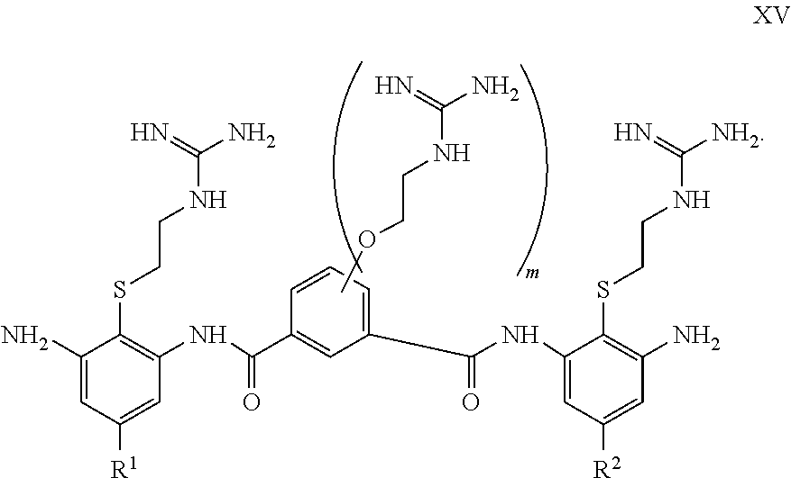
C1(N)=CC([R1])=CC(NC(C2=CC(C(NC3=CC([R2])=CC(N)=C3SCCNC([NH2])=N)=O)=CC=C2)=O)=C1SCCNC(N)=N.COCCNC(N)=N
